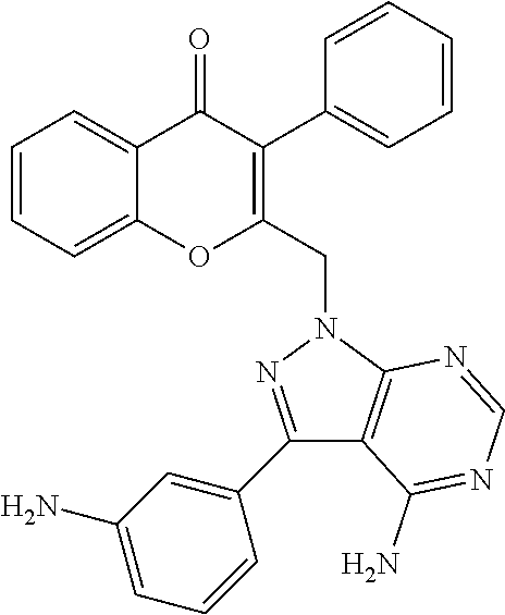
C1=CC=C2C(=C1)OC(CN1N=C(C3=CC(N)=CC=C3)C3=C1N=CN=C3N)=C(C1=CC=CC=C1)C2=O
